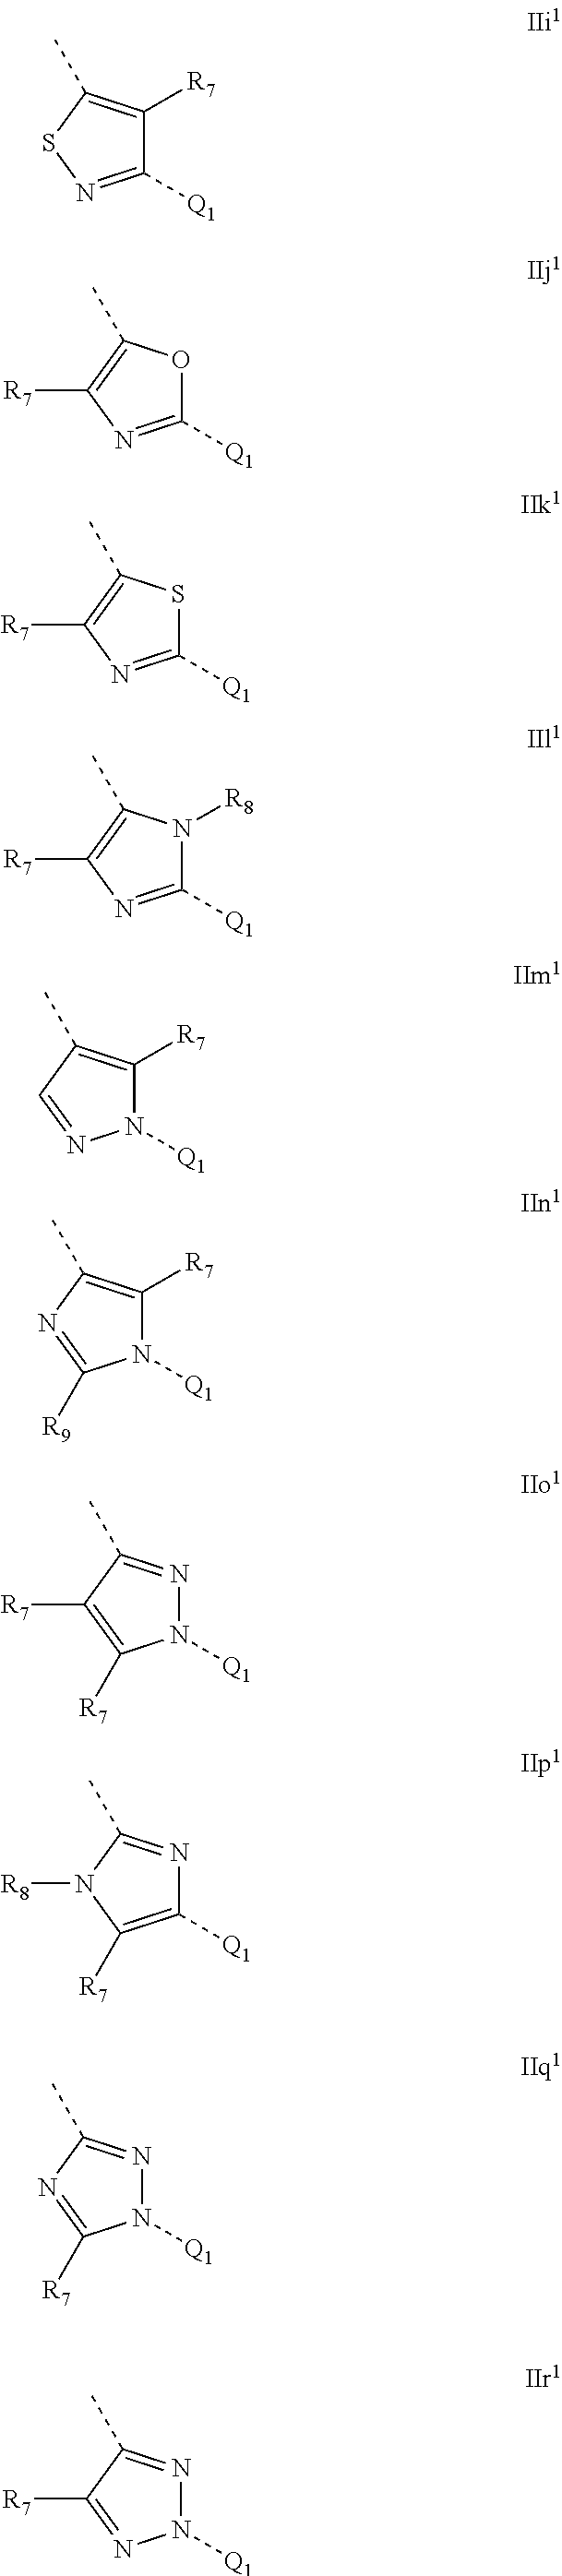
C1([Q1])=NSC(C)=C1[R7].C1([Q1])=NC([R7])=C(C)O1.C1([Q1])=NC([R7])=C(C)S1.C1([Q1])=NC([R7])=C(C)N1[R8].N1([Q1])C([R7])=C(C)C=N1.N1([Q1])C([R7])=C(C)N=C1[R9].N1([Q1])N=C(C)C([R7])=C1[R7].C1([Q1])=C([R7])N([R8])C(C)=N1.N1([Q1])N=C(C)N=C1[R7].N1([Q1])N=C(C)C([R7])=N1
